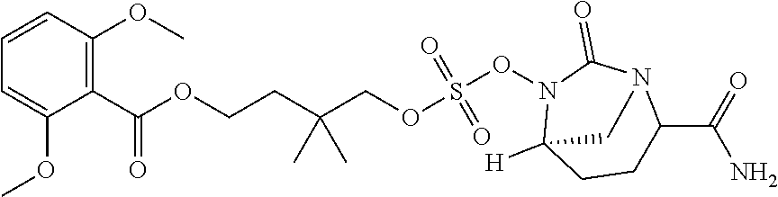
C1=CC(OC)=C(C(OCCC(COS(ON2C3([H])CCC(C(N)=O)N(C2=O)C3)(=O)=O)(C)C)=O)C(OC)=C1
